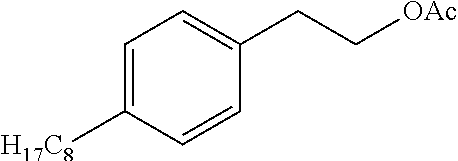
[OAc]CCC1=CC=C([H17C8])C=C1
